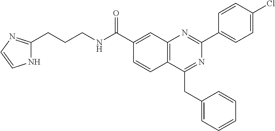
C1(C(NCCCC2=NC=CN2)=O)=CC2=C(C=C1)C(CC1=CC=CC=C1)=NC(C1=CC=C(Cl)C=C1)=N2
